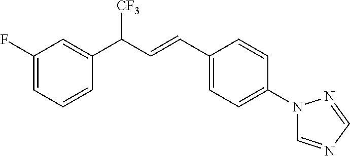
C1=CC(C(C=CC2=CC=C(N3C=NC=N3)C=C2)[CF3])=CC(F)=C1
